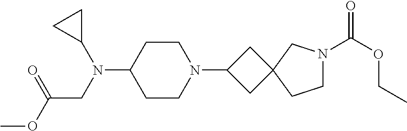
C1CN(C2CC3(C2)CCN(C(OCC)=O)C3)CCC1N(CC(OC)=O)C1CC1
